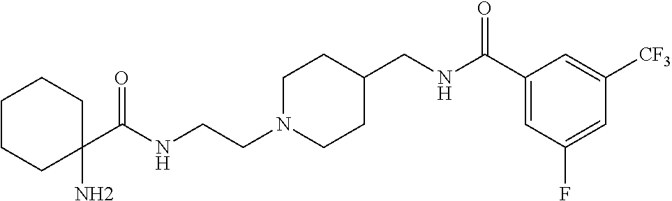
C1N(CCNC(C2(N)CCCCC2)=O)CCC(CNC(C2=CC(F)=CC([CF3])=C2)=O)C1
